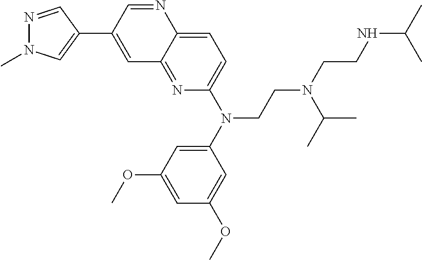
N1=CC(C2=CC3=NC(N(C4=CC(OC)=CC(OC)=C4)CCN(CCNC(C)C)C(C)C)=CC=C3N=C2)=CN1C
